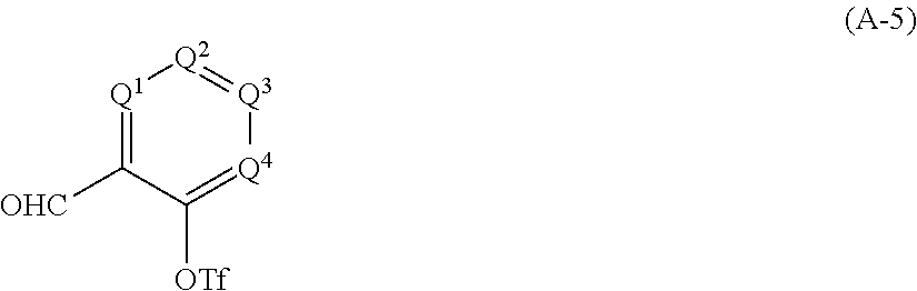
[Q1]1=C([OHC])C([OTf])=[Q4][Q3]=[Q2]1
